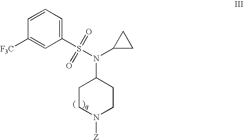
C1(S(=O)(=O)N(C2CC2)C2CCN([Z])CC2)=CC=CC([F3C])=C1
